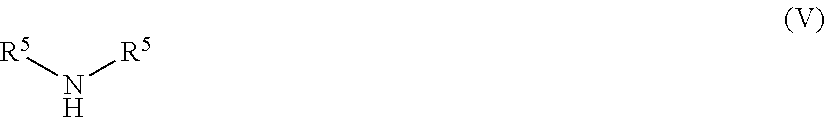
[R5]N[R5]
